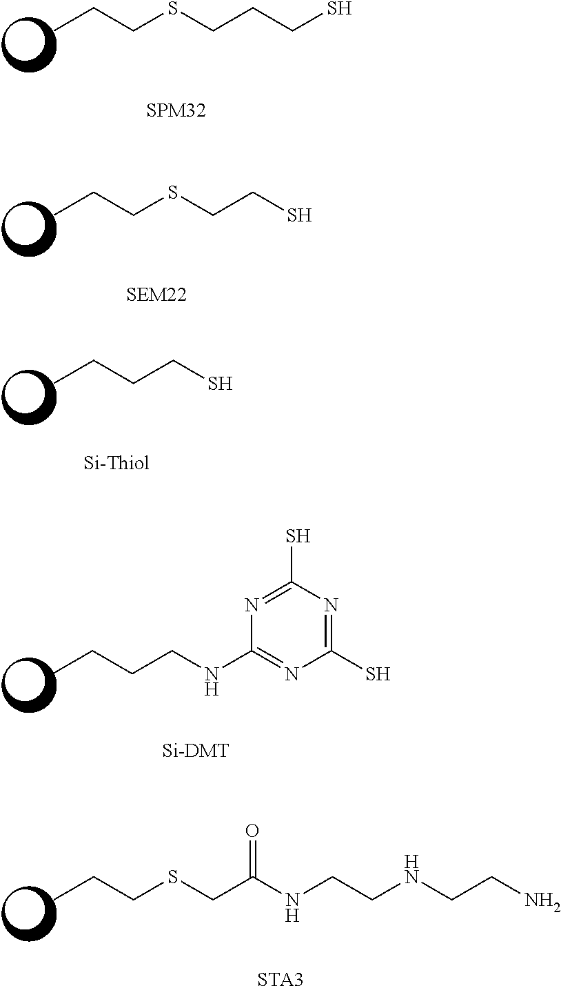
CCCSCCCS.[SPM32].CCCSCCS.[SEM22].CCCCS.[Si-Thiol].C1(S)=NC(S)=NC(NCCCC)=N1.CCCSCC(NCCNCCN)=O.[STA3]
